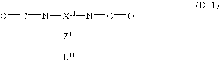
O=C=N[X11](N=C=O)[Z11][L11]
